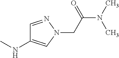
C1=NN(CC(N(C)C)=O)C=C1NC
